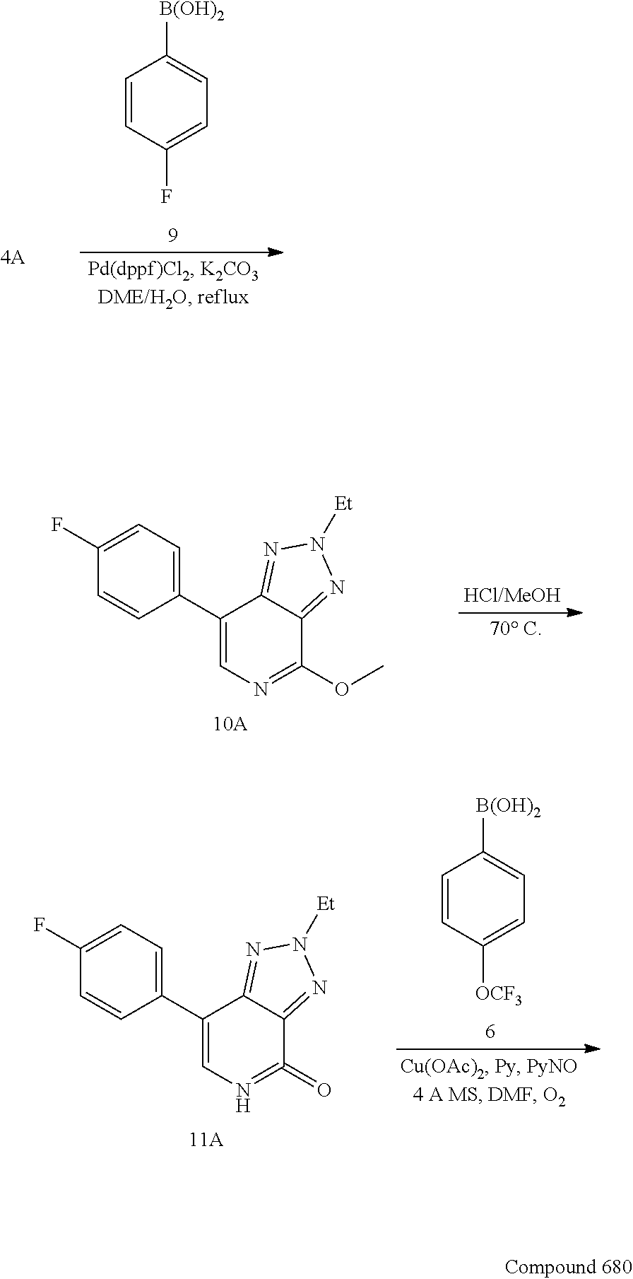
C1=C(F)C=CC([B(OH)2])=C1.C1(C2=CN=C(OC)C3=NN([Et])N=C23)=CC=C(F)C=C1.C1(C2=CN=C(=O)C3=NN([Et])N=C23)=CC=C(F)C=C1.C1=C([OCF3])C=CC([B(OH)2])=C1
